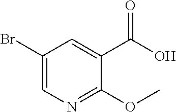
C1(Br)=CN=C(OC)C(C(O)=O)=C1
